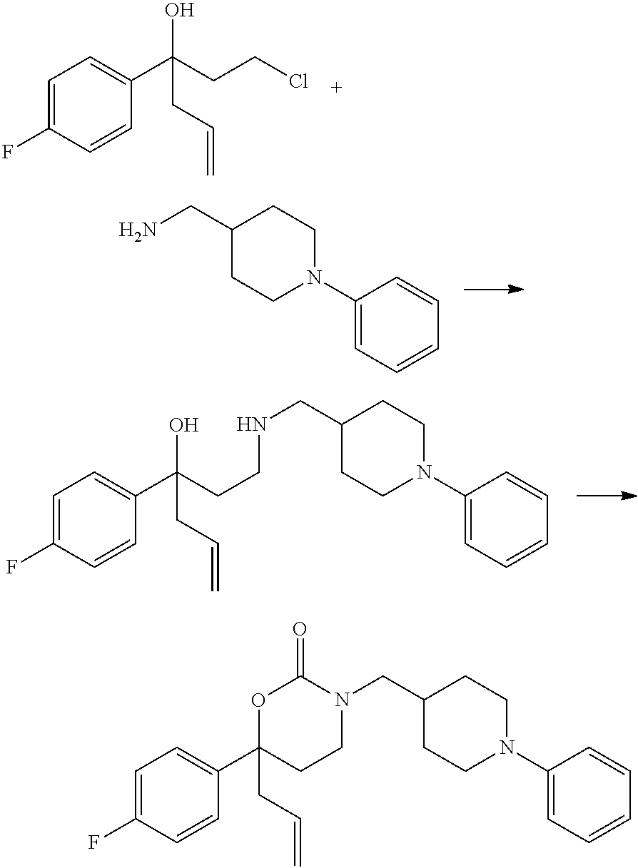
C1=C(F)C=CC(C(CCCl)(O)CC=C)=C1.C1(CN)CCN(C2=CC=CC=C2)CC1.C1=C(F)C=CC(C(CCNCC2CCN(C3=CC=CC=C3)CC2)(O)CC=C)=C1.C1=C(F)C=CC(C2(CC=C)CCN(CC3CCN(C4=CC=CC=C4)CC3)C(=O)O2)=C1
